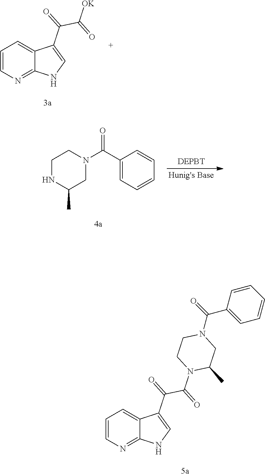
C1=CN=C2C(=C1)C(C(=O)C(=O)[OK])=CN2.C1NC(C)CN(C(C2=CC=CC=C2)=O)C1.C1=CN=C2C(=C1)C(C(=O)C(=O)N1C(C)CN(C(C3=CC=CC=C3)=O)CC1)=CN2
